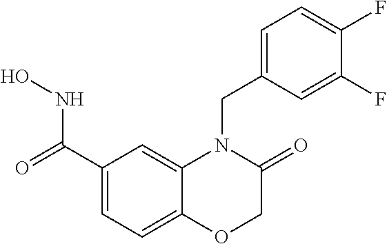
C1(C(=O)NO)=CC=C2C(=C1)N(CC1=CC=C(F)C(F)=C1)C(=O)CO2
